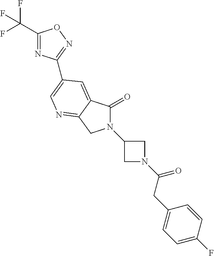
C1(C(F)(F)F)=NC(C2=CN=C3C(=C2)C(=O)N(C2CN(C(CC4=CC=C(F)C=C4)=O)C2)C3)=NO1
